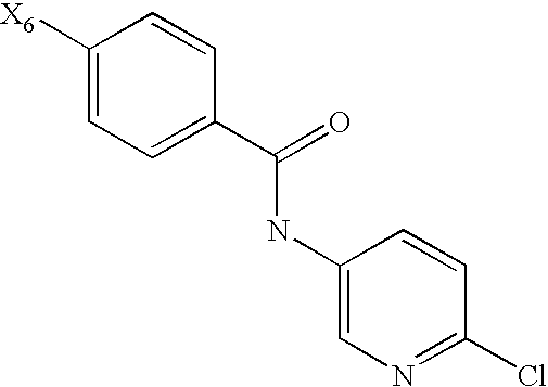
C1([X6])=CC=C(C(=O)NC2=CN=C(Cl)C=C2)C=C1
